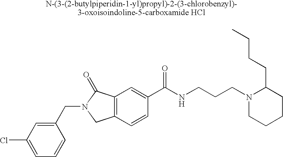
C1=C(Cl)C=C(CN2CC3=C(C2=O)C=C(C(NCCCN2CCCCC2CCCC)=O)C=C3)C=C1
